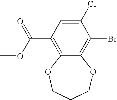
C12=C(Br)C(Cl)=CC(C(OC)=O)=C1OCCCO2
